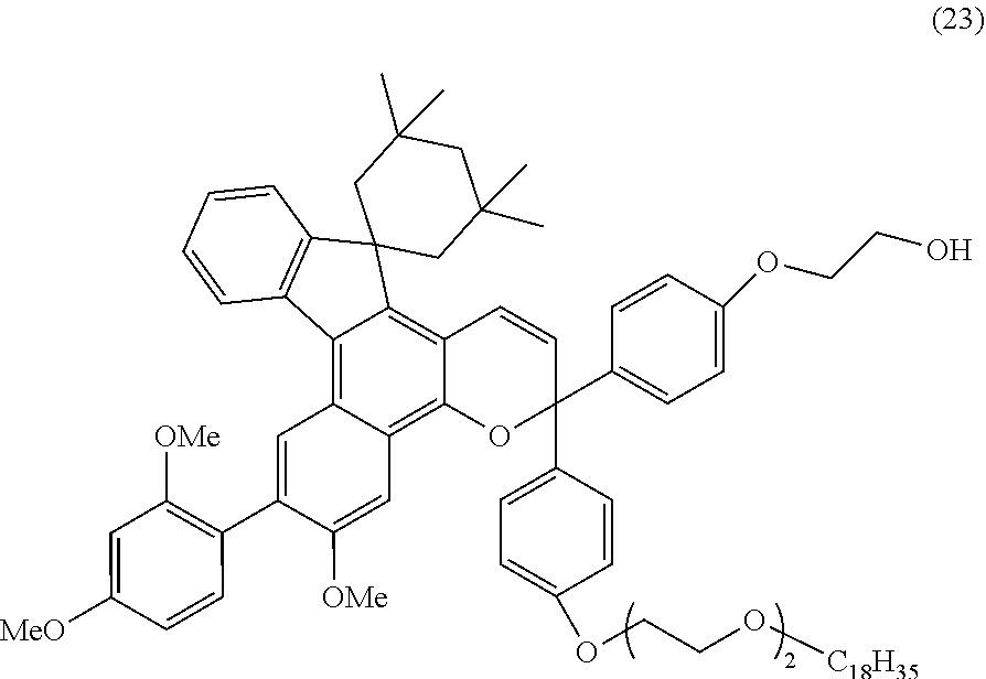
C1=CC2=C(C3=C4C(=C5C(=C3C23CC(C)(C)CC(C)(C)C3)C=CC(C2=CC=C(OCCO[C18H35])C=C2)(C2=CC=C(OCCO)C=C2)O5)C=C([OMe])C(C2=C([OMe])C=C([MeO])C=C2)=C4)C=C1
